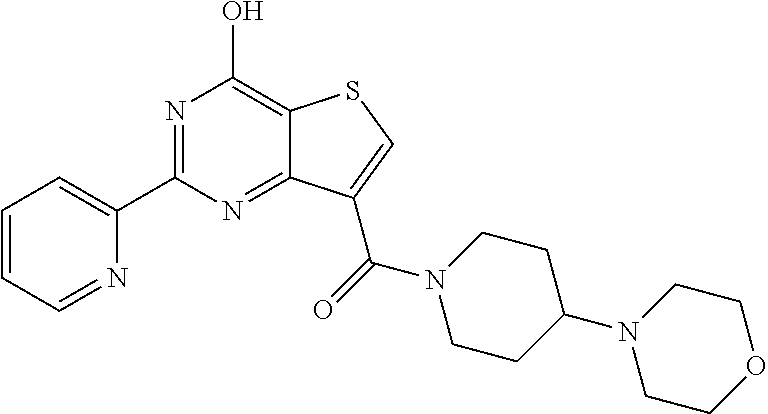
C1(C2=NC(O)=C3C(=N2)C(C(=O)N2CCC(N4CCOCC4)CC2)=CS3)=CC=CC=N1
